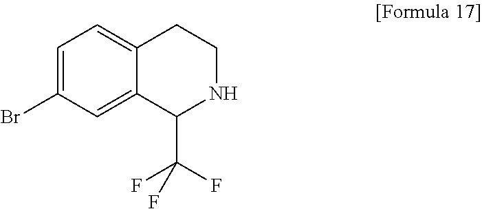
C1=C(Br)C=C2C(=C1)CCNC2C(F)(F)F
